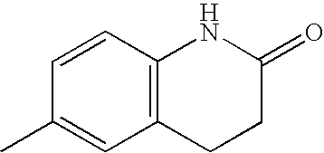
C12=C(C=CC(C)=C1)NC(=O)CC2
